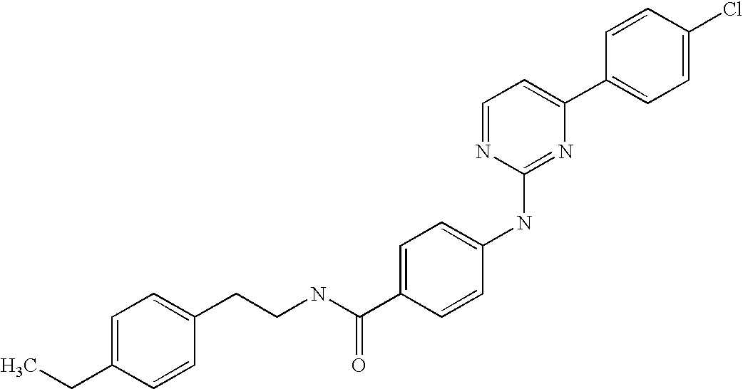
C1=CC(C2=CC=NC(NC3=CC=C(C(NCCC4=CC=C(CC)C=C4)=O)C=C3)=N2)=CC=C1Cl
